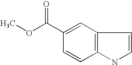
C1=C(C(OC)=O)C=CC2=C1C=CN2
